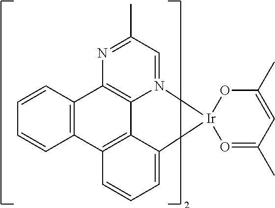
C12=C3N=C(C)C=N1[Ir]1(C4=CC=CC(=C24)C2=C3C=CC=C2)O=C(C)C=C(C)O1
